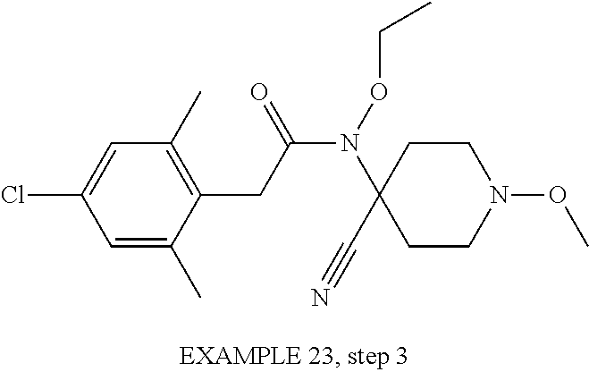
C1=C(Cl)C=C(C)C(CC(N(OCC)C2(C#N)CCN(OC)CC2)=O)=C1C
